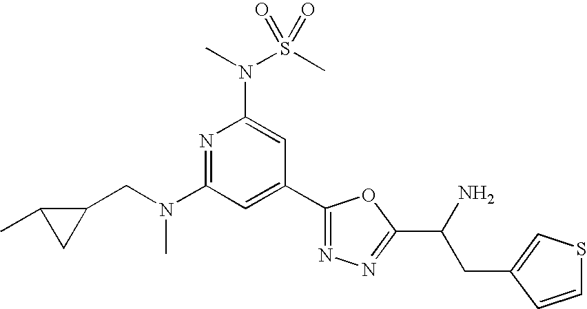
N1=C(N(CC2C(C)C2)C)C=C(C2=NN=C(C(N)CC3=CSC=C3)O2)C=C1N(S(C)(=O)=O)C
